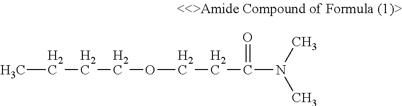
C(C)CCOCCC(N(C)C)=O
